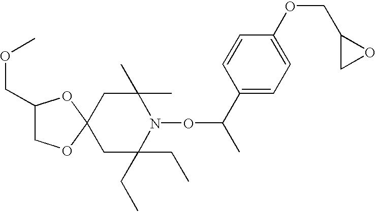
C1C(CC)(CC)N(OC(C)C2=CC=C(OCC3CO3)C=C2)C(C)(C)CC12OCC(COC)O2
